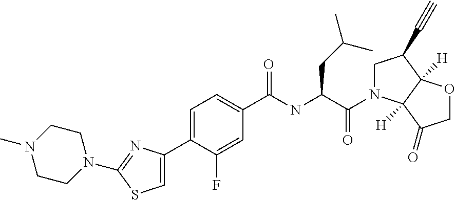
C1(C2=CC=C(C(NC(C(N3CC(C#C)C4([H])C3([H])C(=O)CO4)=O)CC(C)C)=O)C=C2F)=CSC(N2CCN(C)CC2)=N1
